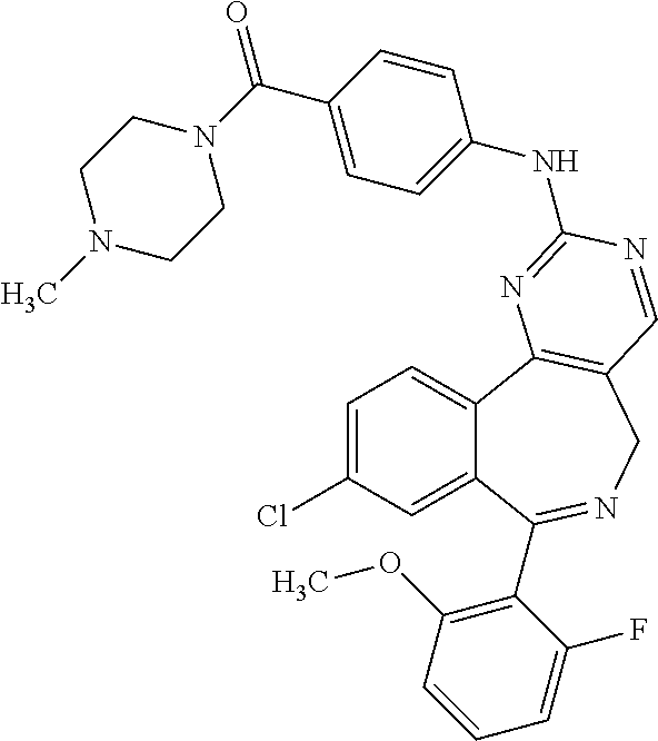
C1=C(Cl)C=C2C(=C1)C1=C(CN=C2C2=C(OC)C=CC=C2F)C=NC(NC2=CC=C(C(N3CCN(C)CC3)=O)C=C2)=N1
